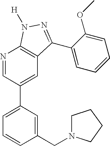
N1=CC(C2=CC=CC(CN3CCCC3)=C2)=CC2=C1N([H])N=C2C1=CC=CC=C1OC
